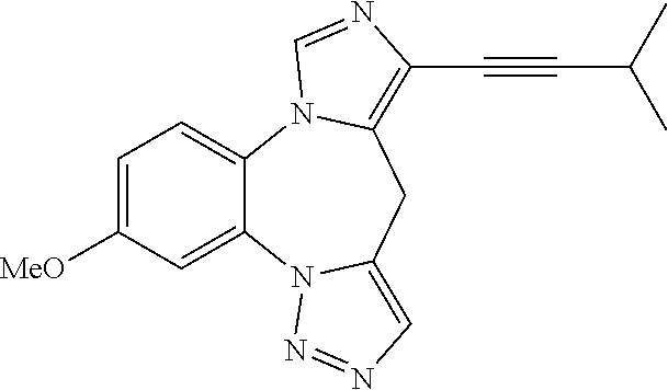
C1=C([MeO])C=C2C(=C1)N1C(=C(C#CC(C)C)N=C1)CC1=CN=NN21
